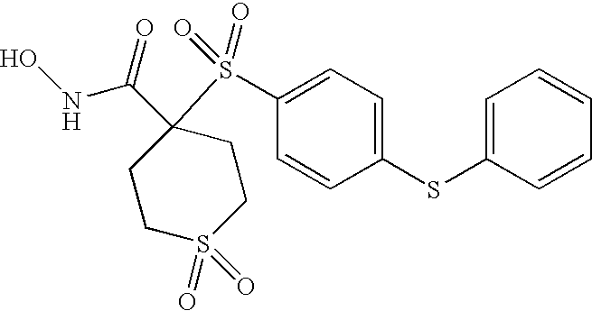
C1CS(=O)(=O)CCC1(C(=O)NO)S(C1=CC=C(SC2=CC=CC=C2)C=C1)(=O)=O
